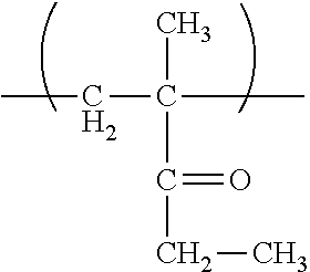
C(C(C)(C(CC)=O)C)C
